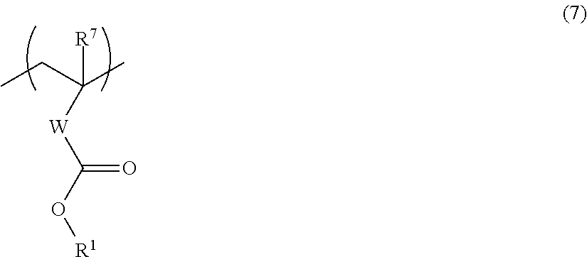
CCC(C)([R7])[W]C(O[R1])=O
